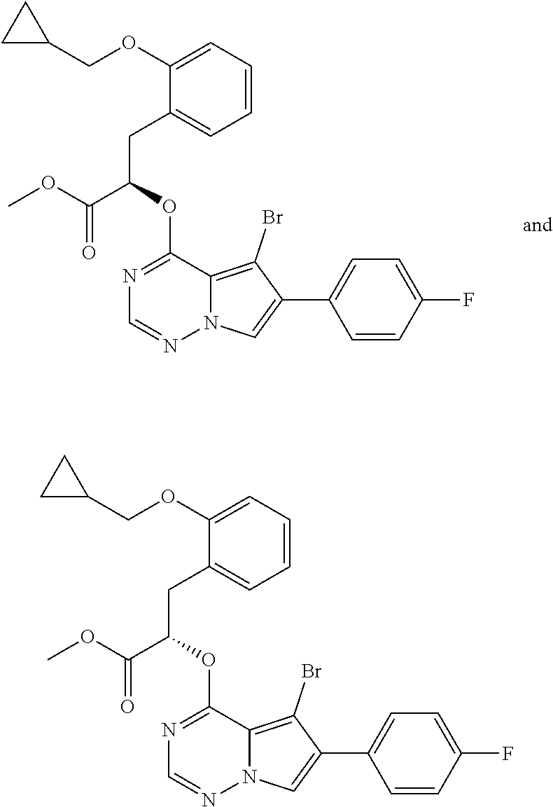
N1=C(OC(CC2=CC=CC=C2OCC2CC2)C(OC)=O)C2=C(Br)C(C3=CC=C(F)C=C3)=CN2N=C1.N1=C(OC(CC2=CC=CC=C2OCC2CC2)C(OC)=O)C2=C(Br)C(C3=CC=C(F)C=C3)=CN2N=C1
